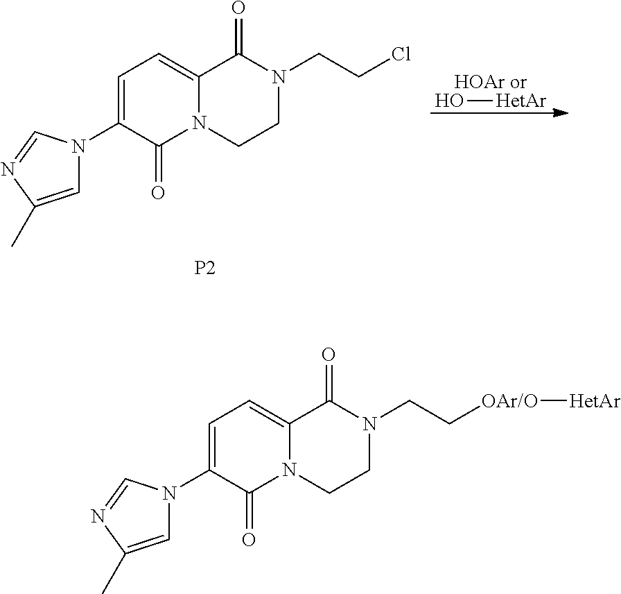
O[HetAr].C1=C(N2C=C(C)N=C2)C(=O)N2C(=C1)C(=O)N(CCCl)CC2.[P2].C1=C(N2C=C(C)N=C2)C(=O)N2C(=C1)C(=O)N(CC[OAr/O][HetAr])CC2
